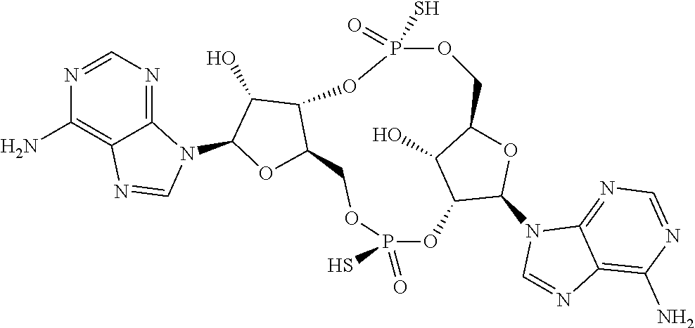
N1=CN=C2C(=C1N)N=CN2C1OC2C(C1O)OP(S)(=O)OCC1OC(N3C=NC4=C(N)N=CN=C34)C(OP(=O)(S)OC2)C1O
